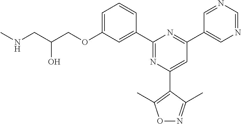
C1=C(OCC(CNC)O)C=C(C2=NC(C3=C(C)ON=C3C)=CC(C3=CN=CN=C3)=N2)C=C1
